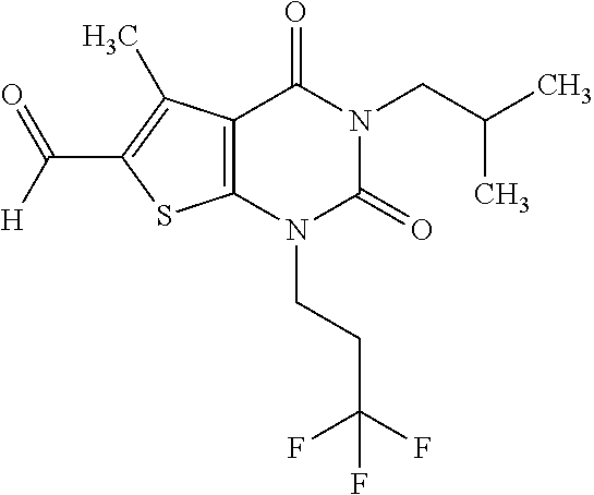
C12=C(N(CCC(F)(F)F)C(=O)N(CC(C)C)C1=O)SC(C(=O)[H])=C2C
